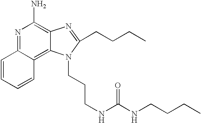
N1=C2C(=C3C(=C1N)N=C(CCCC)N3CCCNC(NCCCC)=O)C=CC=C2
